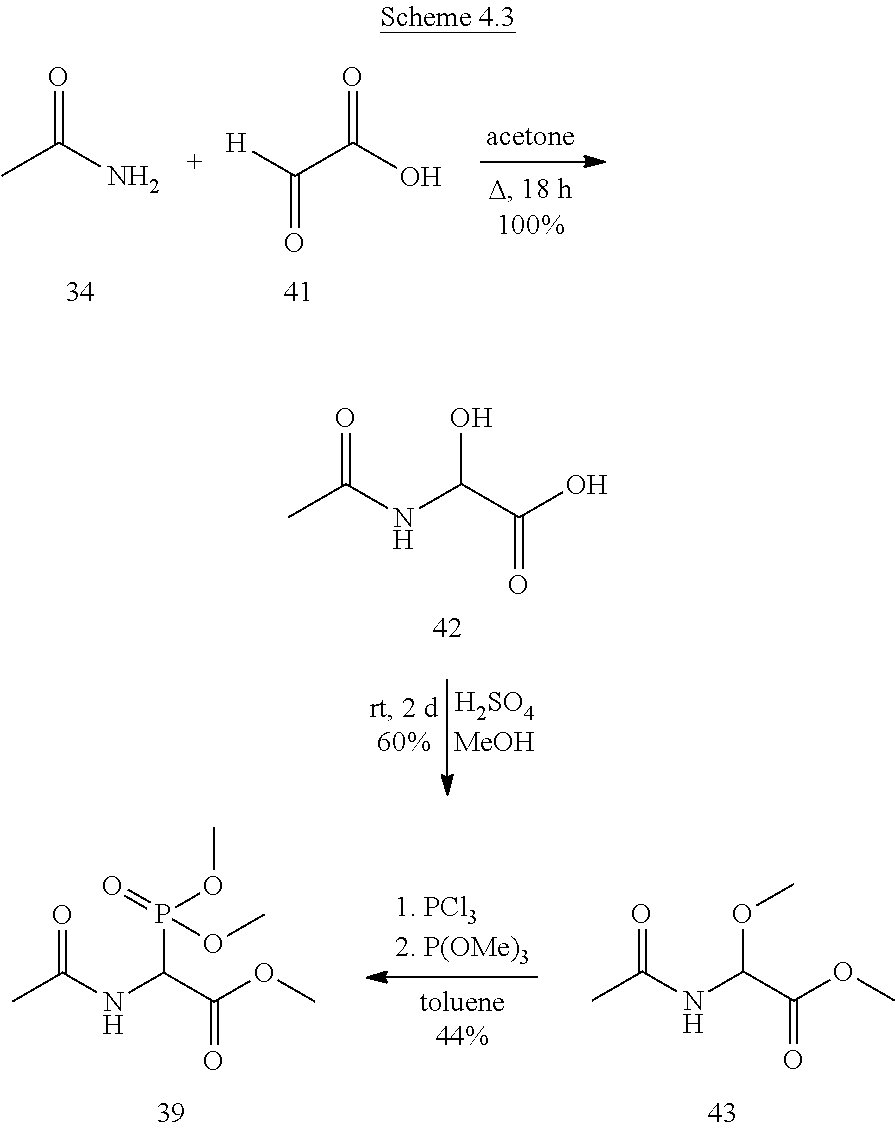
CC(N)=O.C(C(O)=O)([H])=O.CC(NC(C(=O)O)O)=O.CC(NC(C(=O)OC)OC)=O.CC(NC(C(=O)OC)P(=O)(OC)OC)=O
